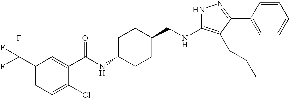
N1C(NCC2CCC(NC(=O)C3=CC(C(F)(F)F)=CC=C3Cl)CC2)=C(CCC)C(C2=CC=CC=C2)=N1
